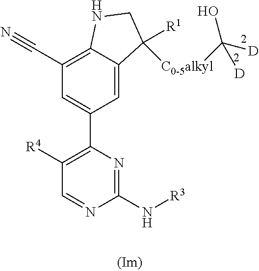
C1(C2=C([R4])C=NC(N[R3])=N2)=CC(C#N)=C2C(=C1)C([R1])([C0-5alkyl]C([D])(O)[D])CN2
